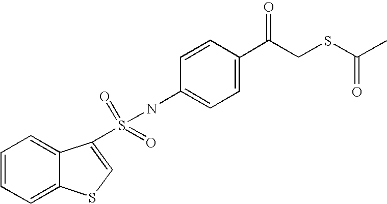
C1=C(C(CSC(C)=O)=O)C=CC(NS(=O)(=O)C2=CSC3=CC=CC=C32)=C1
